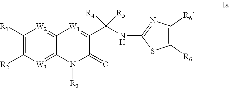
C1([R1])=C([R2])[W3]=C2C(=[W2]1)[W1]=C(C(NC1=NC([R6])=C([R6])S1)([R5])[R4])C(=O)N2[R3]
